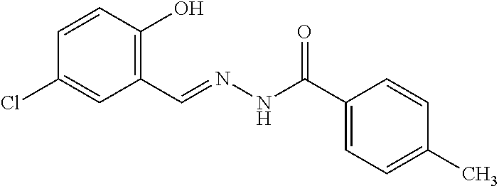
C1=CC(O)=C(C=NNC(C2=CC=C(C)C=C2)=O)C=C1Cl
